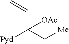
[Pyd]C(C[Me])(C=C)[OAc]
